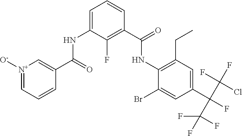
[N+]1([O-])=CC=CC(C(NC2=CC=CC(C(NC3=C(CC)C=C(C(F)(C(F)(Cl)F)C(F)(F)F)C=C3Br)=O)=C2F)=O)=C1
